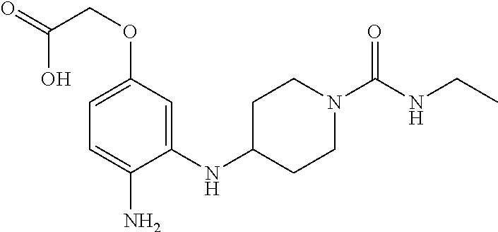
O=C(COC1=CC=C(N)C(NC2CCN(C(NCC)=O)CC2)=C1)O
